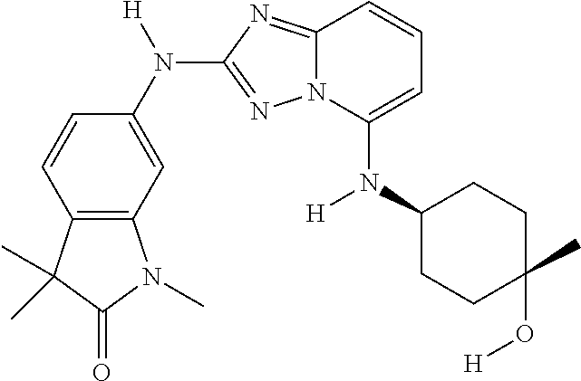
C1=CC2=C(C=C1N([H])C1=NN3C(=N1)C=CC=C3N(C1CCC(C)(O[H])CC1)[H])N(C)C(=O)C2(C)C
